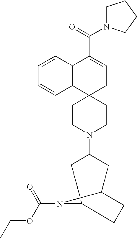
C12=C(C=CC=C1)C(C(=O)N1CCCC1)=CCC21CCN(C2CC3CCC(C2)N3C(OCC)=O)CC1
